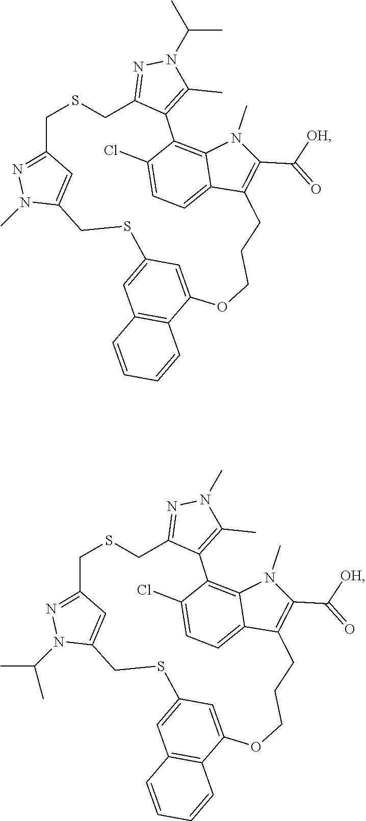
C1=C2C=C(C3=C1C=CC=C3)OCCCC1=C(C([OH])=O)N(C)C3=C(C(Cl)=CC=C13)C1=C(C)N(C(C)C)N=C1CSCC1=NN(C)C(=C1)CS2.C1=C2C=C(C3=C1C=CC=C3)OCCCC1=C(C([OH])=O)N(C)C3=C(C(Cl)=CC=C13)C1=C(C)N(C)N=C1CSCC1=NN(C(C)C)C(=C1)CS2
